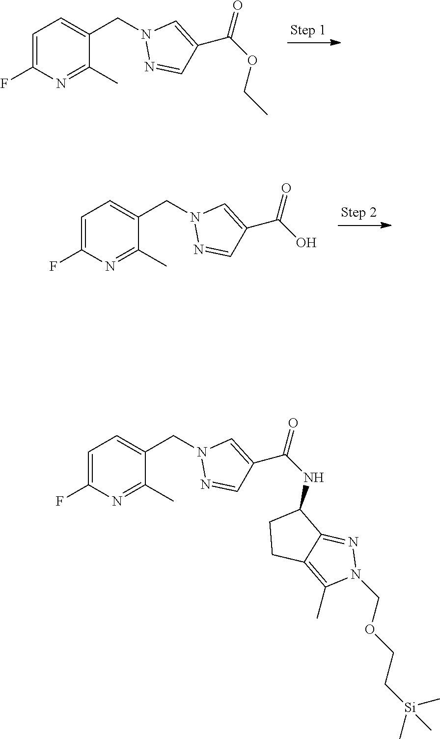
C1=C(F)N=C(C)C(CN2N=CC(C(=O)OCC)=C2)=C1.C1=C(F)N=C(C)C(CN2N=CC(C(=O)O)=C2)=C1.C1=C(F)N=C(C)C(CN2N=CC(C(=O)NC3CCC4=C(C)N(COCC[Si](C)(C)C)N=C34)=C2)=C1
